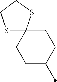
C1C2(CCC(C)C1)SCCS2
